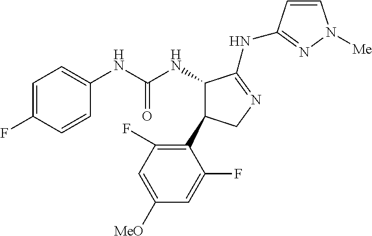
C1=C(F)C=CC(NC(NC2C(C3=C(F)C=C([MeO])C=C3F)CN=C2NC2=NN([Me])C=C2)=O)=C1
